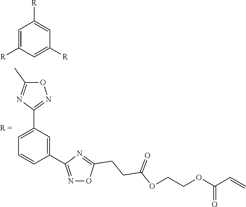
C1=C([R])C=C([R])C=C1[R].C1=C(C2=NOC(C)=N2)C=C(C2=NOC(CCC(OCCOC(C=C)=O)=O)=N2)C=C1
